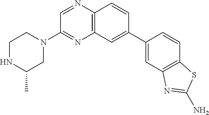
C1=NC2=C(N=C1N1CCNC(C)C1)C=C(C1=CC3=C(C=C1)SC(N)=N3)C=C2
